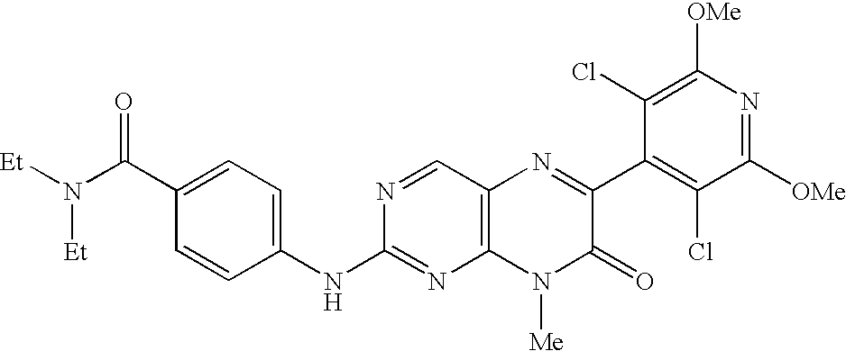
C1=CC(NC2=NC3=C(C=N2)N=C(C2=C(Cl)C([OMe])=NC([OMe])=C2Cl)C(=O)N3[Me])=CC=C1C(N([Et])[Et])=O
